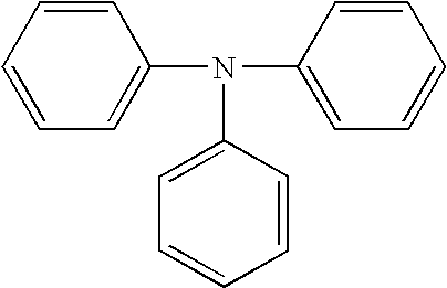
C1=C(N(C2=CC=CC=C2)C2=CC=CC=C2)C=CC=C1
